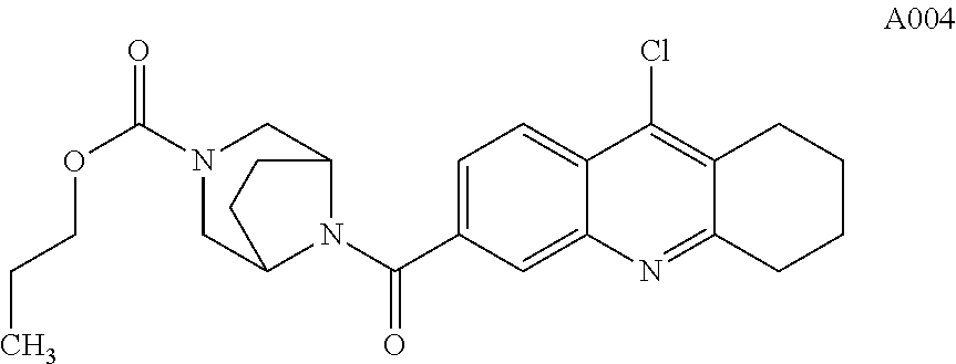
C1=C(C(N2C3CN(C(=O)OCCC)CC2CC3)=O)C=C2C(=C1)C(Cl)=C1C(=N2)CCCC1
